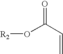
[R2]OC(C=C)=O
